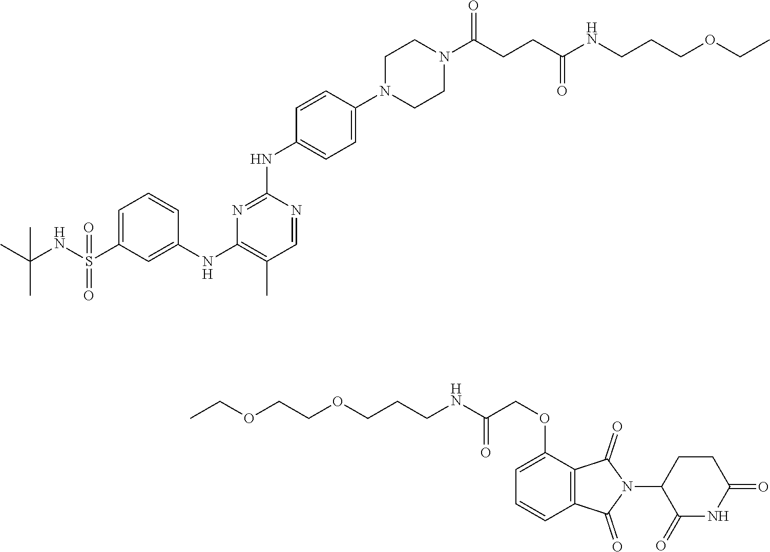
N1(C(CCC(NCCCOCC)=O)=O)CCN(C2=CC=C(NC3=NC(NC4=CC(S(NC(C)(C)C)(=O)=O)=CC=C4)=C(C)C=N3)C=C2)CC1.N(C(COC1=CC=CC2=C1C(=O)N(C1C(=O)NC(=O)CC1)C2=O)=O)CCCOCCOCC
